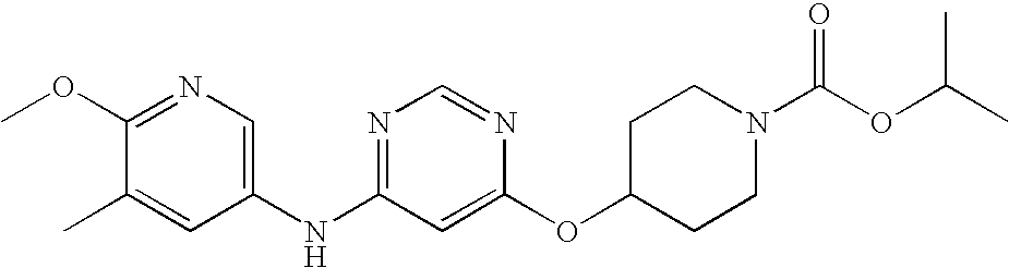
C1(OC)=NC=C(NC2=NC=NC(OC3CCN(C(OC(C)C)=O)CC3)=C2)C=C1C
